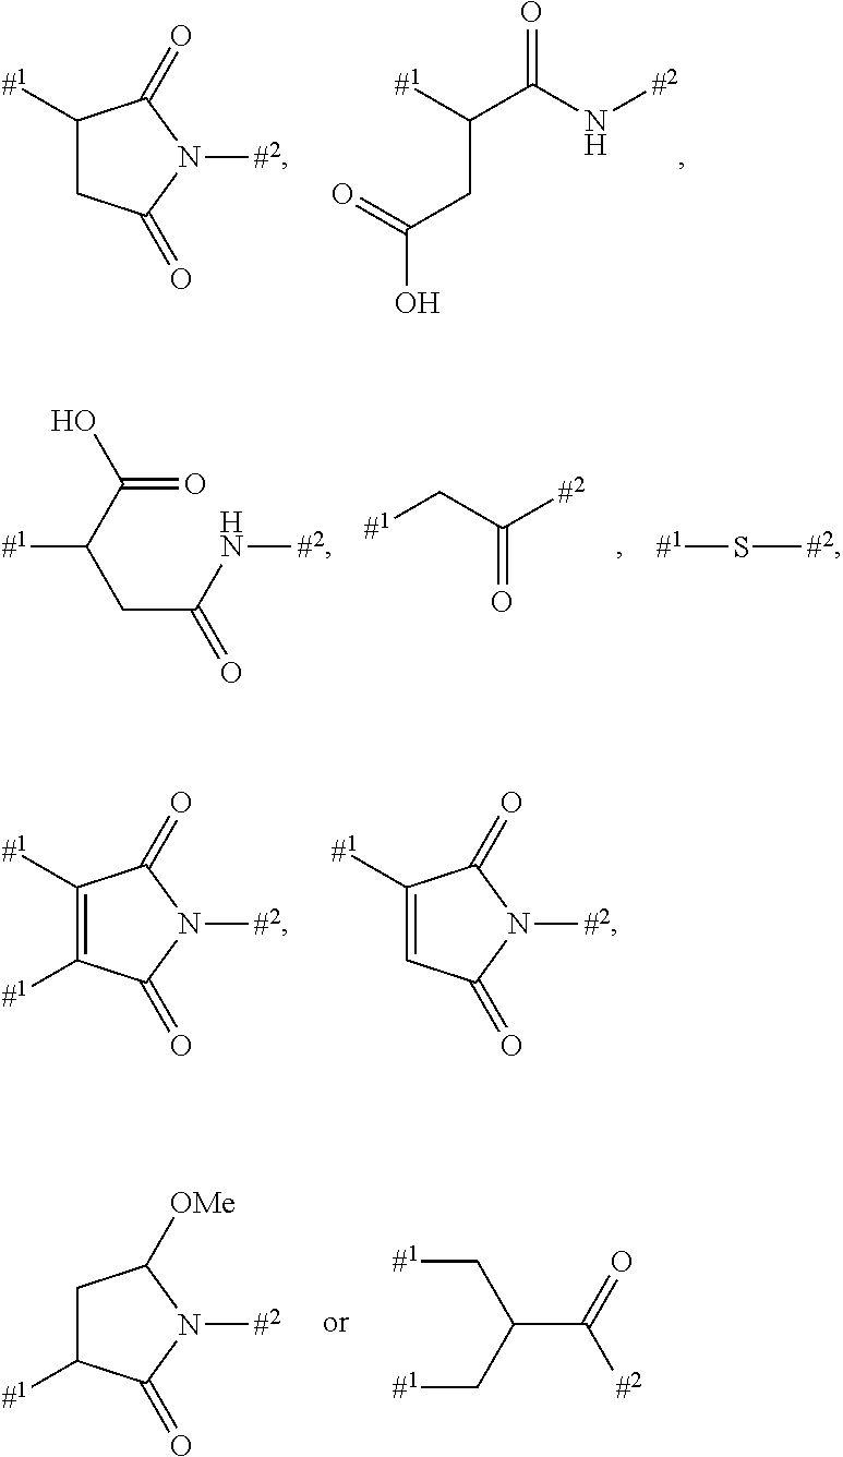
C1([#1])CC(=O)N([#2])C1=O.C([#1])(C(N[#2])=O)CC(O)=O.S([#2])[#1].N([#2])C(CC([#1])C(O)=O)=O.[#1]CC([#2])=O.C1([#1])=C([#1])C(=O)N([#2])C1=O.C1([#1])=CC(=O)N([#2])C1=O.C1C([#1])C(=O)N([#2])C1[OMe].C([#2])(C(C[#1])C[#1])=O
